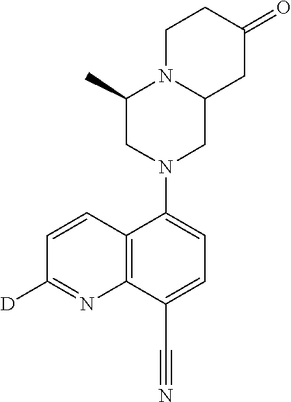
C12=C(C(C#N)=CC=C1N1CC3N(C(C)C1)CCC(=O)C3)N=C([D])C=C2
